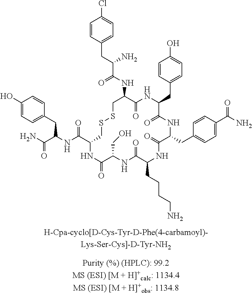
C1=CC(CC(C(NC2C(=O)NC(CC3=CC=C(O)C=C3)C(=O)NC(CC3=CC=C(C(N)=O)C=C3)C(=O)NC(CCCCN)C(=O)NC(CO)C(=O)NC(C(NC(C(N)=O)CC3=CC=C(O)C=C3)=O)CSSC2)=O)N)=CC=C1Cl
